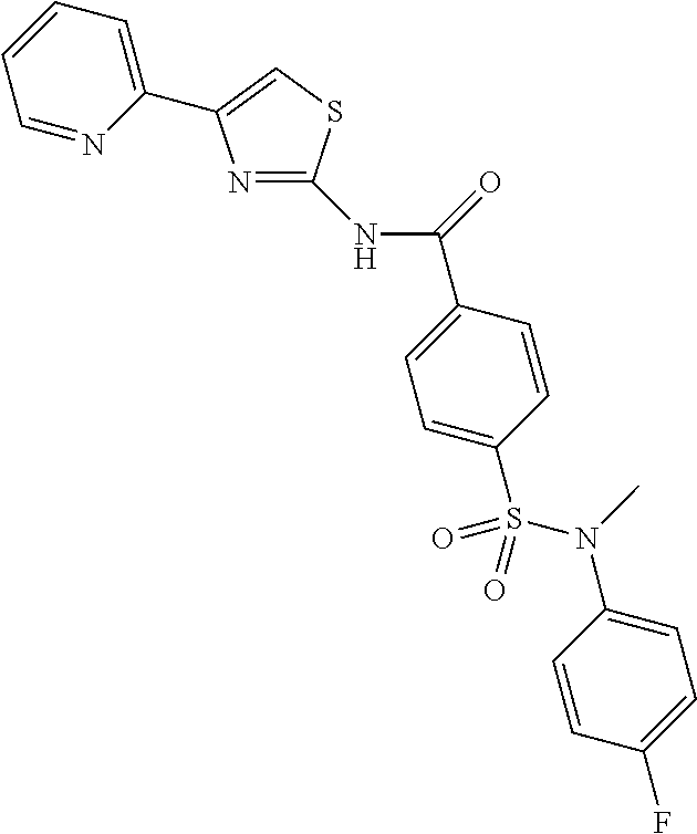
C1=C(S(N(C2=CC=C(F)C=C2)C)(=O)=O)C=CC(C(=O)NC2=NC(C3=CC=CC=N3)=CS2)=C1
